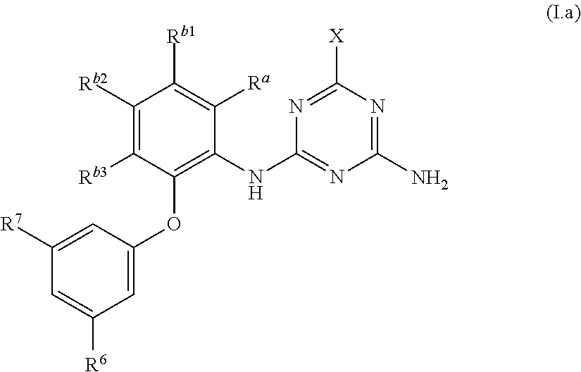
C1=C([R6])C=C(OC2=C(NC3=NC(N)=NC([X])=N3)C([Ra])=C([Rb1])C([Rb2])=C2[Rb3])C=C1[R7]
